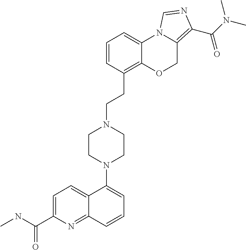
CNC(C1=CC=C2C(=N1)C=CC=C2N1CCN(CCC2=C3C(=CC=C2)N2C(=C(C(N(C)C)=O)N=C2)CO3)CC1)=O
